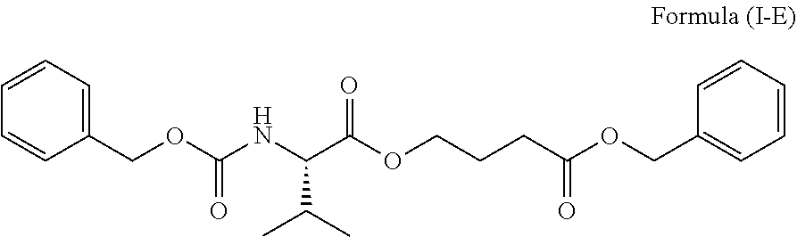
C1(COC(NC(C(OCCCC(OCC2=CC=CC=C2)=O)=O)C(C)C)=O)=CC=CC=C1
